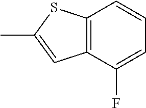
C12=C(C(F)=CC=C1)C=C(C)S2
